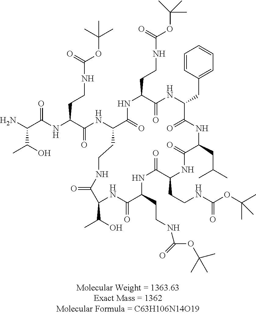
C(C(N)C(NC(C(NC1C(=O)NC(CCNC(OC(C)(C)C)=O)C(=O)NC(CC2=CC=CC=C2)C(=O)NC(CC(C)C)C(=O)NC(CCNC(OC(C)(C)C)=O)C(=O)NC(CCNC(OC(C)(C)C)=O)C(=O)NC(C(O)C)C(=O)NCC1)=O)CCNC(OC(C)(C)C)=O)=O)(O)C
